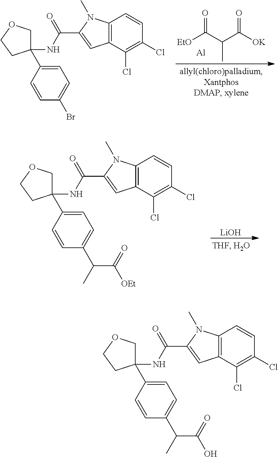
C1(NC(C2=CC3=C(N2C)C=CC(Cl)=C3Cl)=O)(C2=CC=C(Br)C=C2)COCC1.[EtO]C(C(C([OK])=O)C)=O.[Al].C1(NC(C2=CC3=C(N2C)C=CC(Cl)=C3Cl)=O)(C2=CC=C(C(C([OEt])=O)C)C=C2)COCC1.[LiOH].C1(NC(C2=CC3=C(N2C)C=CC(Cl)=C3Cl)=O)(C2=CC=C(C(C(O)=O)C)C=C2)COCC1
